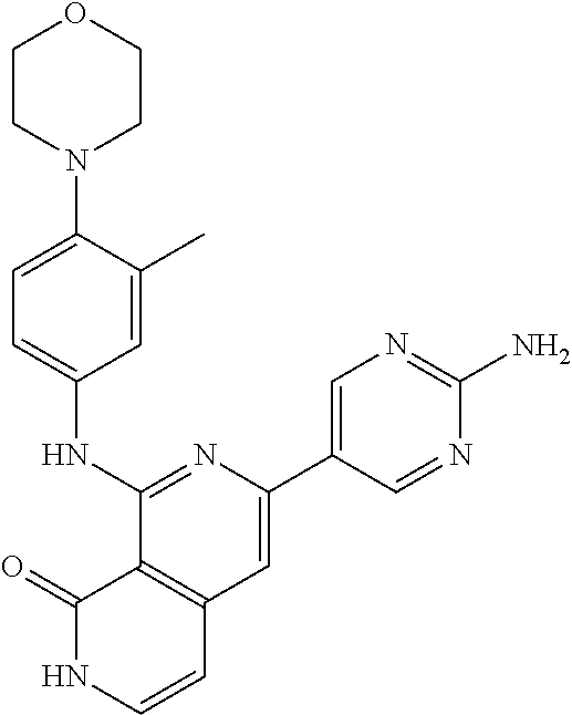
N1=C(NC2=CC=C(N3CCOCC3)C(C)=C2)C2=C(C=C1C1=CN=C(N)N=C1)C=CNC2=O
